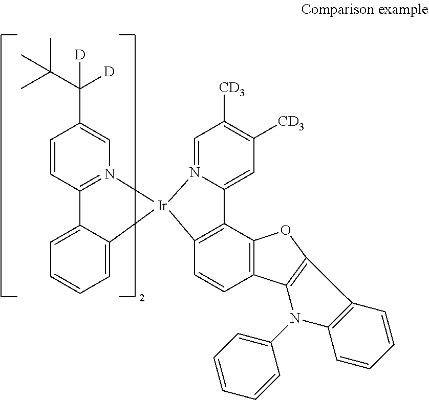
C12=N(C=C(C(C(C)(C)C)([D])[D])C=C1)[Ir]1(C3=CC=CC=C23)N2=CC([CD3])=C([CD3])C=C2C2=C1C=CC1=C2OC2=C1N(C1=CC=CC=C1)C1=C2C=CC=C1
